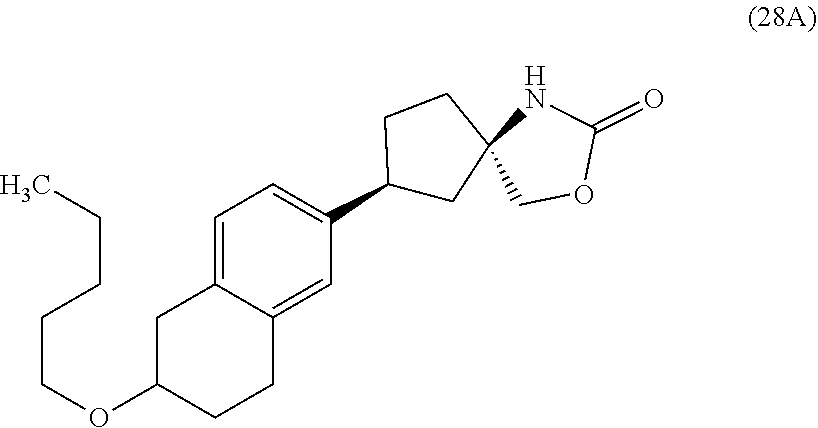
C1=C2C(=CC(C3CC4(CC3)NC(=O)OC4)=C1)CCC(OCCCCC)C2
